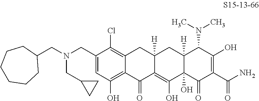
C12=C(Cl)C(CN(CC3CCCCCC3)CC3CC3)=CC(O)=C1C(=O)C1=C(O)C3(O)C([H])(CC1([H])C2)C(N(C)C)C(O)=C(C(N)=O)C3=O
